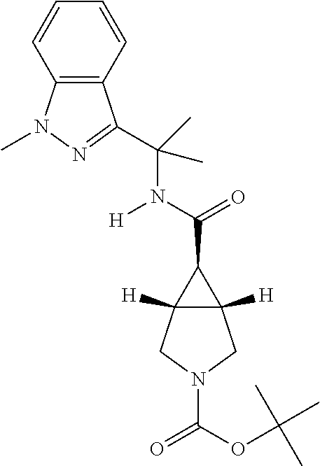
N(C(=O)C1C2([H])C1([H])CN(C(=O)OC(C)(C)C)C2)(C(C)(C)C1=NN(C)C2=C1C=CC=C2)[H]
